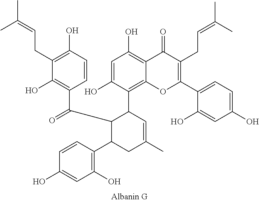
C1(O)=C(C2CC(C)=CC(C3=C4C(=C(O)C=C3O)C(=O)C(CC=C(C)C)=C(C3=CC=C(O)C=C3O)O4)C2C(=O)C2=C(O)C(CC=C(C)C)=C(O)C=C2)C=CC(O)=C1
